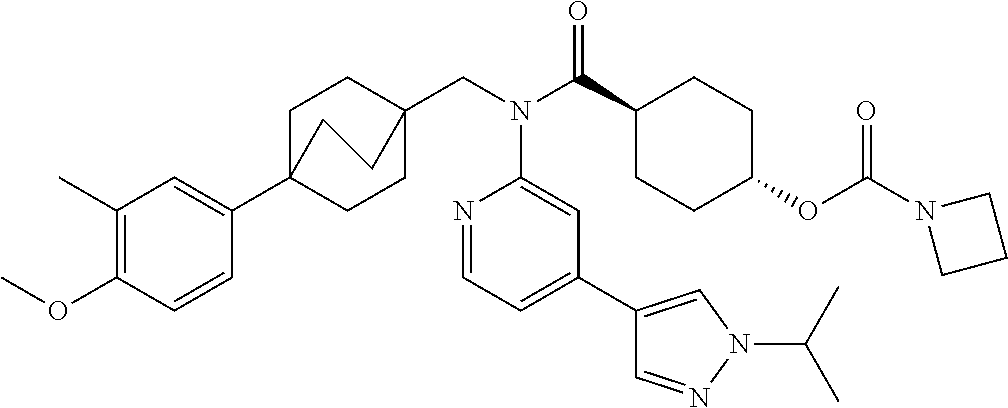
C1(C)=C(OC)C=CC(C23CCC(CN(C(C4CCC(OC(N5CCC5)=O)CC4)=O)C4=CC(C5=CN(C(C)C)N=C5)=CC=N4)(CC2)CC3)=C1
